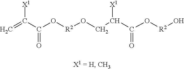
C=C(C(O[R2]OCC(C(O[R2]O)=O)[X1])=O)[X1]
